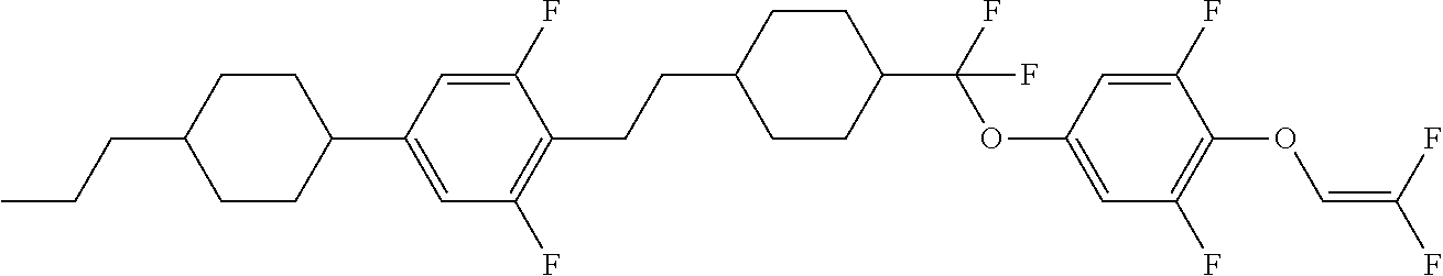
C1CC(C2=CC(F)=C(CCC3CCC(C(F)(OC4=CC(F)=C(OC=C(F)F)C(F)=C4)F)CC3)C(F)=C2)CCC1CCC
